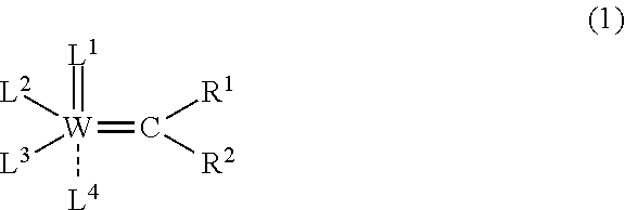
[W](=C([R1])[R2])(=[L1])([L4])([L3])[L2]
